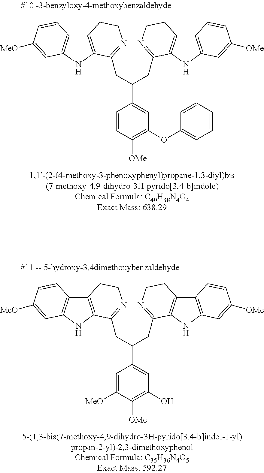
C12=C(NC3=C1C=CC([MeO])=C3)C(CC(CC1=NCCC3=C1NC1=C3C=CC([OMe])=C1)C1=CC(O)=C([OMe])C([MeO])=C1)=NCC2.C12=C(NC3=C1C=CC([MeO])=C3)C(CC(CC1=NCCC3=C1NC1=C3C=CC([OMe])=C1)C1=CC(OC3=CC=CC=C3)=C([OMe])C=C1)=NCC2
